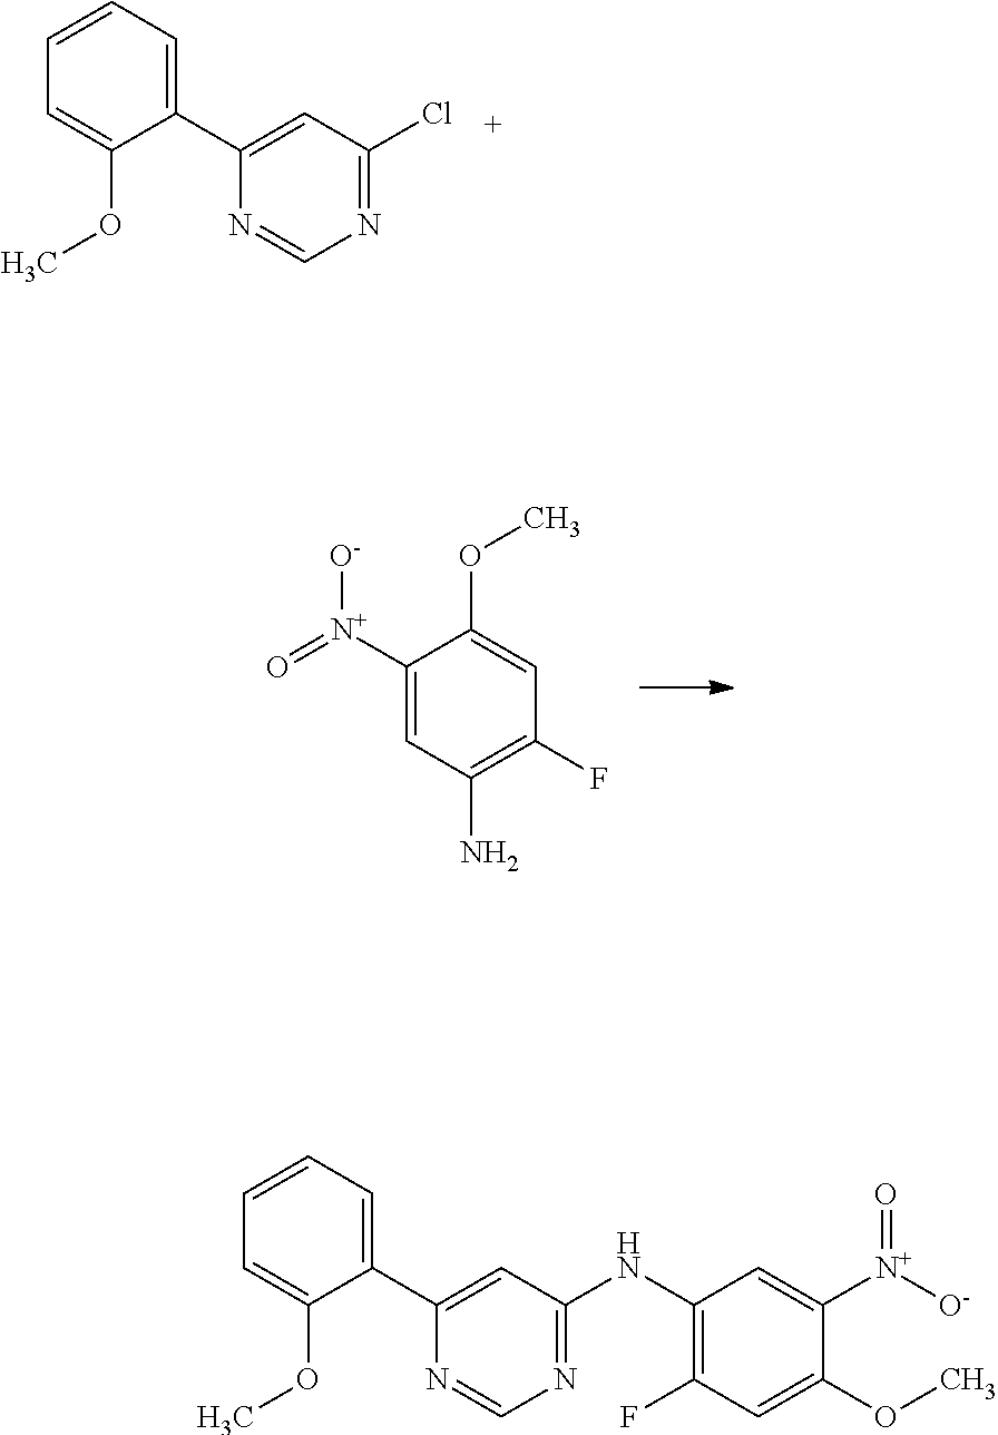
C1([N+](=O)[O-])=CC(N)=C(F)C=C1OC.C1=CC=C(C2=CC(Cl)=NC=N2)C(OC)=C1.C1=CC=C(C2=CC(NC3=C(F)C=C(OC)C([N+]([O-])=O)=C3)=NC=N2)C(OC)=C1
